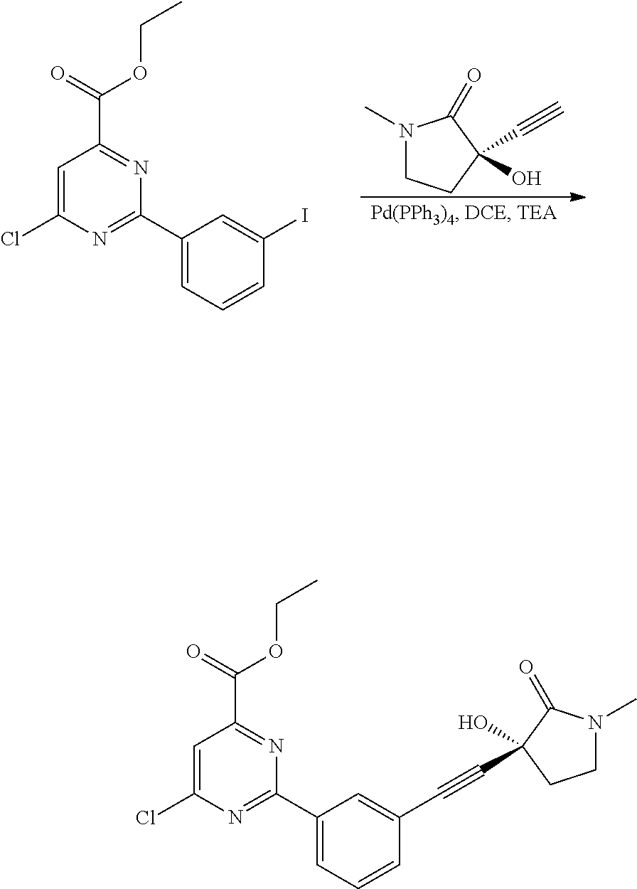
ClC1=CC(C(=O)OCC)=NC(C2=CC=CC(I)=C2)=N1.N1(C)CCC(C#C)(O)C1=O.ClC1=CC(C(=O)OCC)=NC(C2=CC=CC(C#CC3(O)C(=O)N(C)CC3)=C2)=N1
